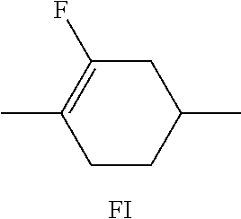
C1CC(C)CC(F)=C1C.[FI]
